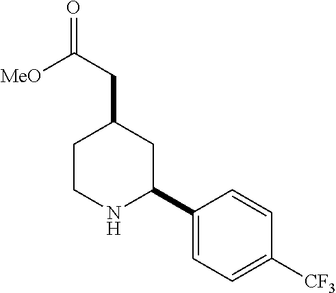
C1NC(C2=CC=C([CF3])C=C2)CC(CC(=O)[MeO])C1
